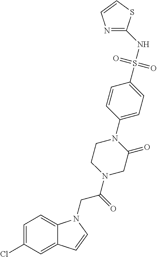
C1=C(Cl)C=C2C(=C1)N(CC(=O)N1CC(=O)N(C3=CC=C(S(NC4=NC=CS4)(=O)=O)C=C3)CC1)C=C2
